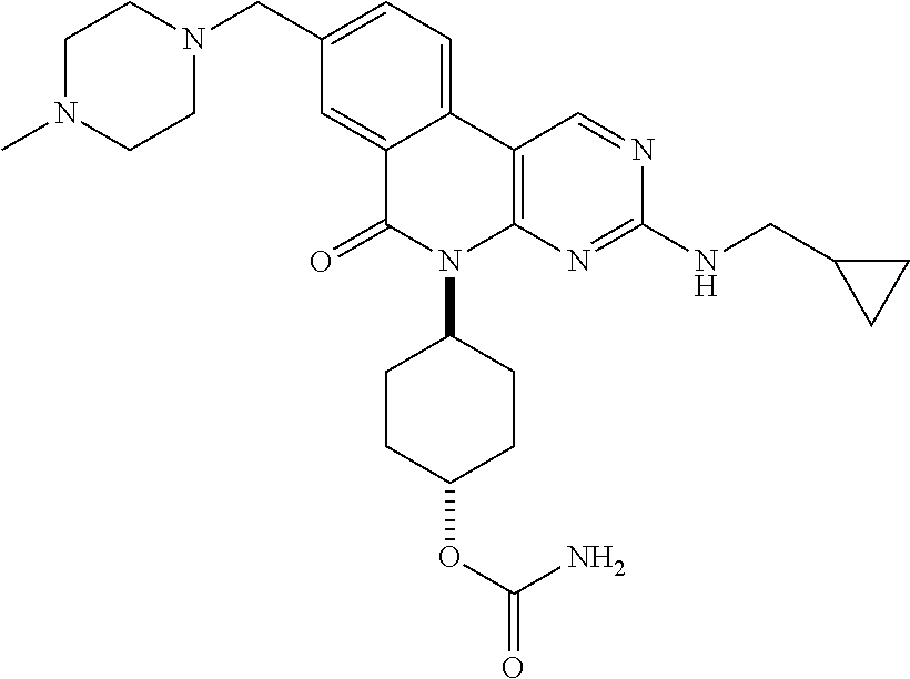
C1N(C)CCN(CC2=CC=C3C(=C2)C(=O)N(C2CCC(OC(N)=O)CC2)C2=C3C=NC(NCC3CC3)=N2)C1
